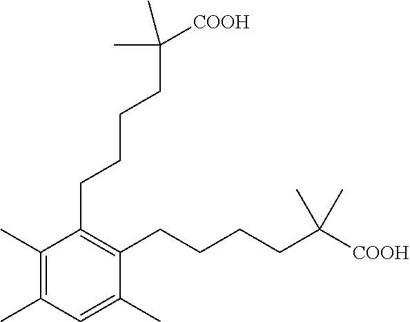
C1(CCCCC(C)(C)[COOH])=C(CCCCC(C)(C)[COOH])C(C)=CC(C)=C1C
